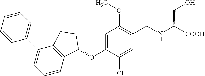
C1=CC=CC=C1C1=CC=CC2=C1CCC2OC1=CC(OC)=C(CNC(CO)[COOH])C=C1Cl
